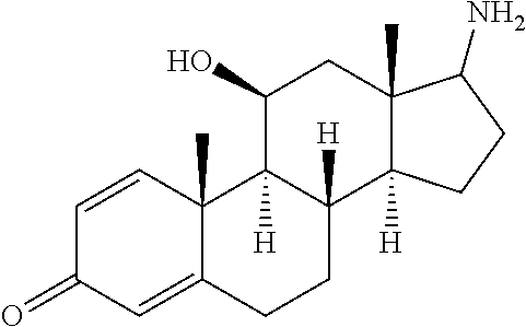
C1=CC2(C)C(=CC1=O)CCC1([H])C2([H])C(O)CC2(C)C1([H])CCC2N
